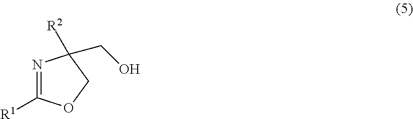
N1=C([R1])OCC1(CO)[R2]
